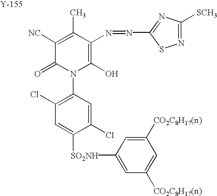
C1([NC])=C(C)C(N=NC2=NC([SCH3])=NS2)=C(O)N(C2=C(Cl)C=C([SO2NH]C3=CC([CO2C8H17(n)])=CC([CO2C8H17(n)])=C3)C(Cl)=C2)C1=O.[Y]
